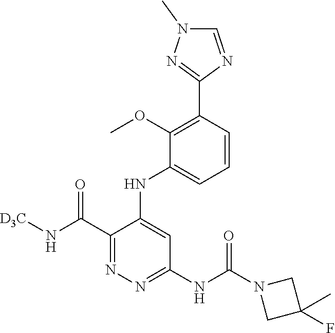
C1=CC(C2=NN(C)C=N2)=C(OC)C(NC2=CC(NC(N3CC(F)(C)C3)=O)=NN=C2C(=O)N[D3C])=C1
